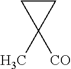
C1CC1(C)[CO]
